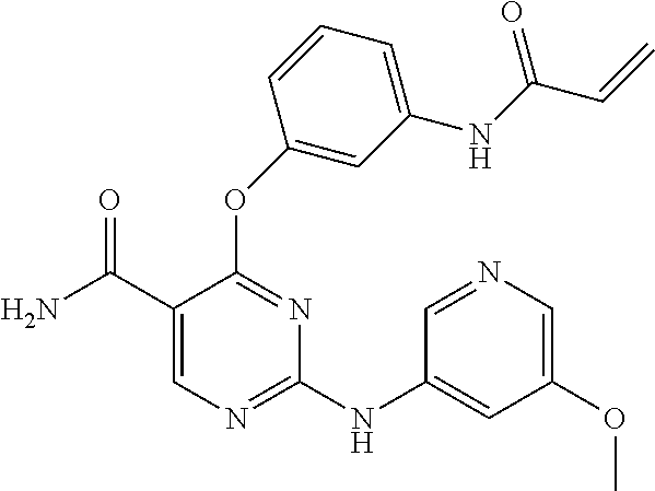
N(C1=NC=C(C(N)=O)C(OC2=CC(NC(C=C)=O)=CC=C2)=N1)C1=CC(OC)=CN=C1
